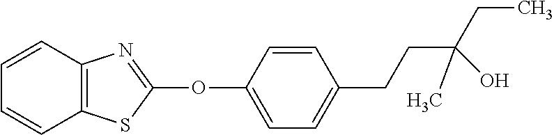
C1(OC2=NC3=C(S2)C=CC=C3)=CC=C(CCC(CC)(O)C)C=C1
